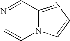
C12=NC=CN1C=CN=C2
